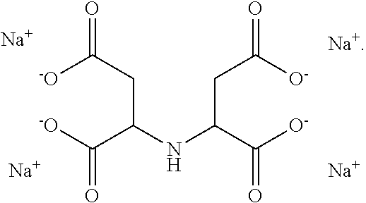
[Na].[Na].[Na+].[Na].[-O]C(CC(C([-O])=O)NC(CC([O-])=O)C([O-])=O)=O
